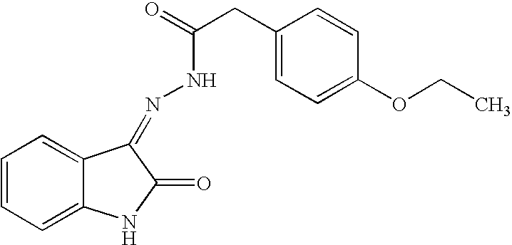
C1=CC=C2C(=C1)C(=NNC(CC1=CC=C(OCC)C=C1)=O)C(=O)N2
